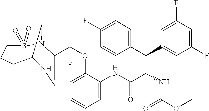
C(OC1=C(F)C=CC=C1NC(C(C(C1=CC=C(F)C=C1)C1=CC(F)=CC(F)=C1)NC(OC)=O)=O)C1N2S(=O)(=O)CCCC(C2)NC1
